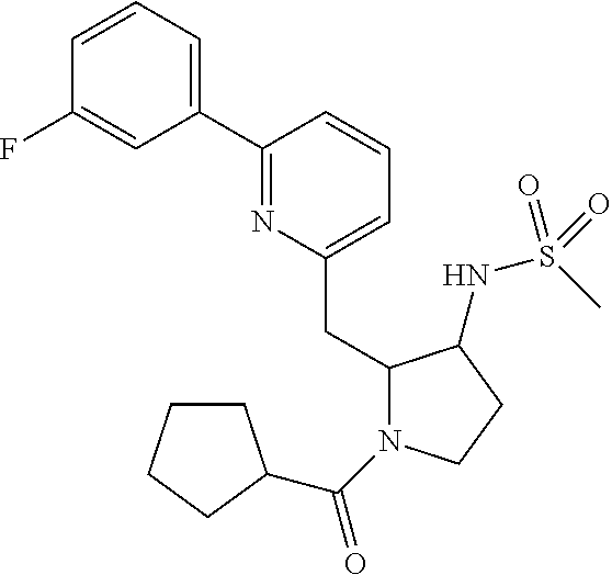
C1(C2=CC=CC(F)=C2)=NC(CC2N(C(=O)C3CCCC3)CCC2NS(C)(=O)=O)=CC=C1
